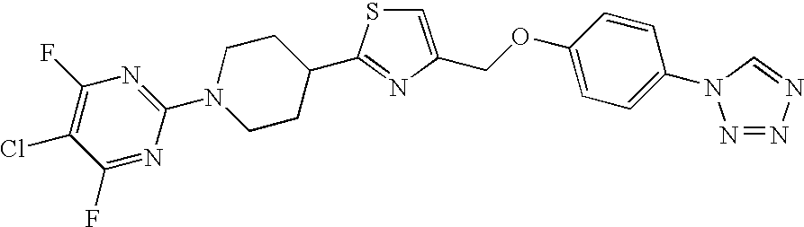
C1=C(COC2=CC=C(N3N=NN=C3)C=C2)N=C(C2CCN(C3=NC(F)=C(Cl)C(F)=N3)CC2)S1
